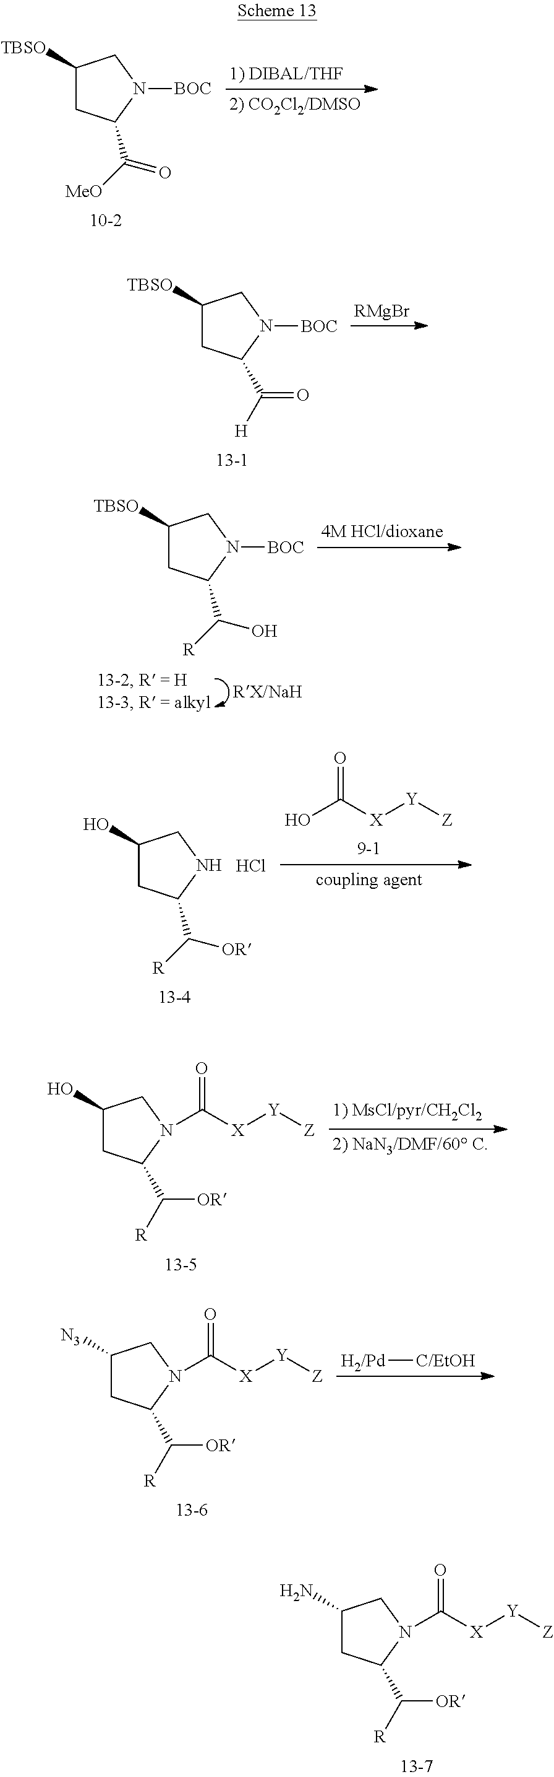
C1([TBSO])CC(C([MeO])=O)N([BOC])C1.C1([TBSO])CC(C([H])=O)N([BOC])C1.[RMgBr].C1(O)CC(C([R])[OR])NC1.Cl.O=C([X][Y][Z])O.C1(O)CC(C([OR])[R])N(C([X][Y][Z])=O)C1.[H2/Pd][C/EtOH].C1([N3])CC(C([OR])[R])N(C([X][Y][Z])=O)C1.C1(N)CC(C([OR])[R])N(C([X][Y][Z])=O)C1.C1([TBSO])CC(C([R])O)N([BOC])C1
